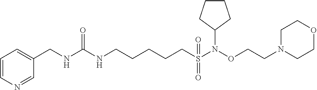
C1=C(CNC(NCCCCCS(=O)(=O)N(OCCN2CCOCC2)C2CCCC2)=O)C=NC=C1
